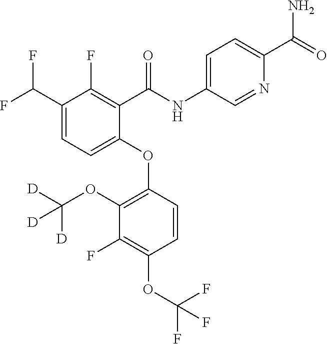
C1(OC2=C(OC([D])([D])[D])C(F)=C(OC(F)(F)F)C=C2)=CC=C(C(F)F)C(F)=C1C(NC1=CC=C(C(=O)N)N=C1)=O
